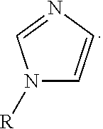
N1([R])C=CN=C1
